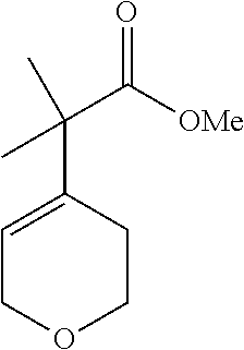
C1=C(C(C([OMe])=O)(C)C)CCOC1
